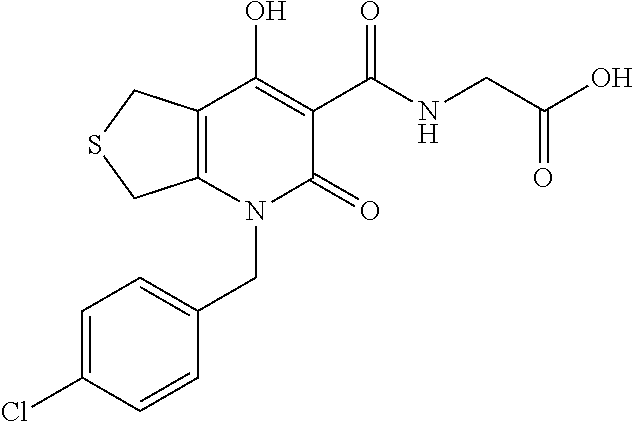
C(N1C(=O)C(C(NCC(O)=O)=O)=C(O)C2=C1CSC2)C1=CC=C(Cl)C=C1
